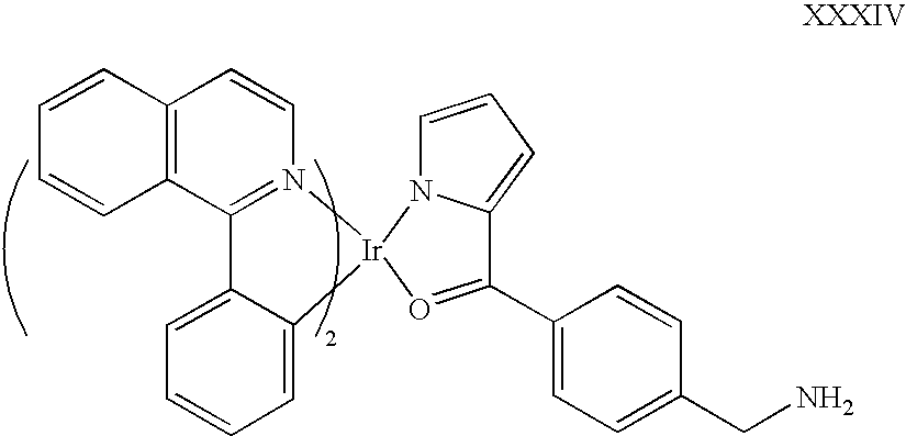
C12=C(C3=N(C=C1)[Ir]1(C4=CC=CC=C34)N3C(=CC=C3)C(C3=CC=C(CN)C=C3)=O1)C=CC=C2
